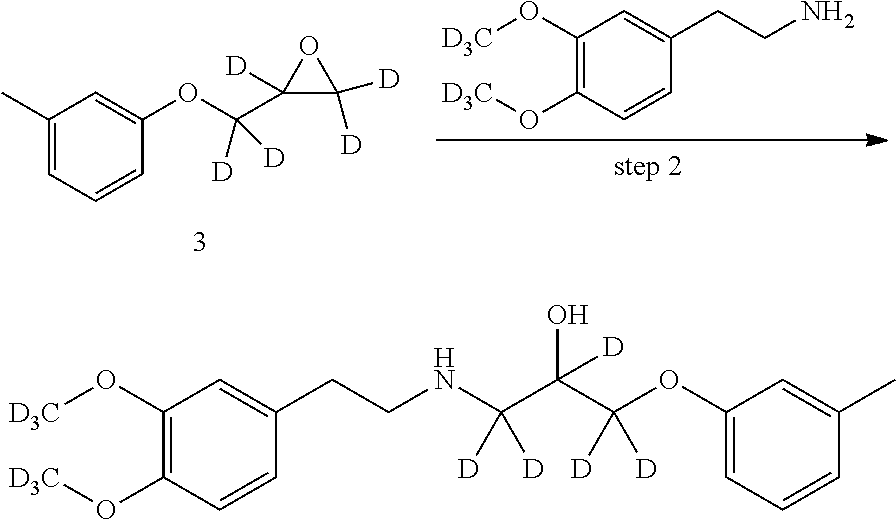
C1(O[D3C])=C(O[D3C])C=CC(CCN)=C1.C1(C)=CC=CC(OC(C2([D])C([D])([D])O2)([D])[D])=C1.C1(O[D3C])=C(O[D3C])C=CC(CCNC(C(C(OC2=CC=CC(C)=C2)([D])[D])(O)[D])([D])[D])=C1
